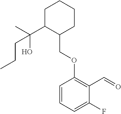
C1C(C(C)(O)CCC)C(COC2=C(C=O)C(F)=CC=C2)CCC1
